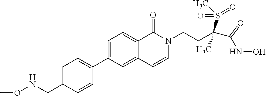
C1=C(CNOC)C=CC(C2=CC=C3C(=C2)C=CN(CCC(S(C)(=O)=O)(C)C(NO)=O)C3=O)=C1
